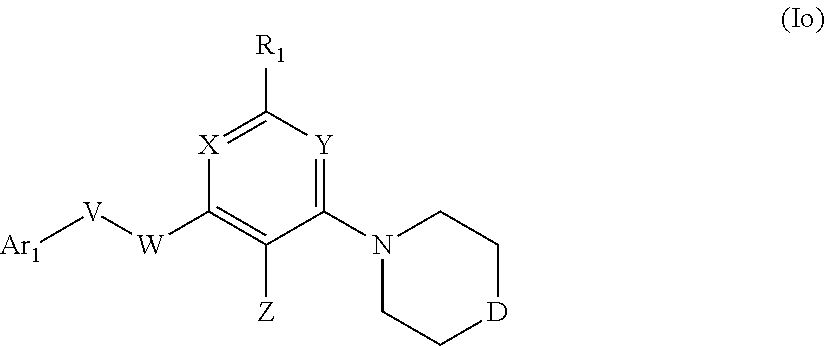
C1([W][V][Ar1])=C([Z])C(N2CC[D]CC2)=[Y]C([R1])=[X]1
